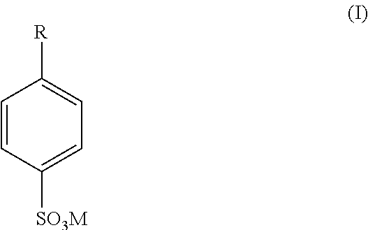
C1=CC([SO3M])=CC=C1[R]
